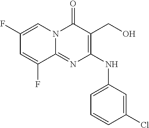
C1(F)=CN2C(=NC(NC3=CC=CC(Cl)=C3)=C(CO)C2=O)C(F)=C1
